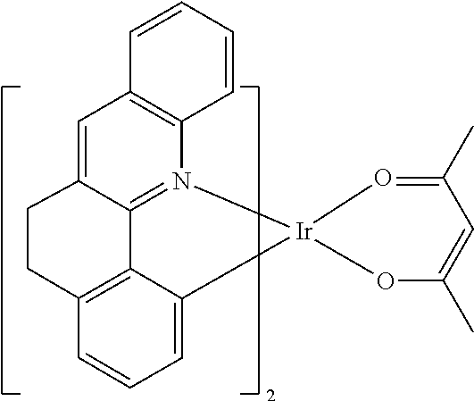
C1=C2C3=N(C4=C1C=CC=C4)[Ir]1(C4=CC=CC(=C34)CC2)OC(C)=CC(C)=O1
